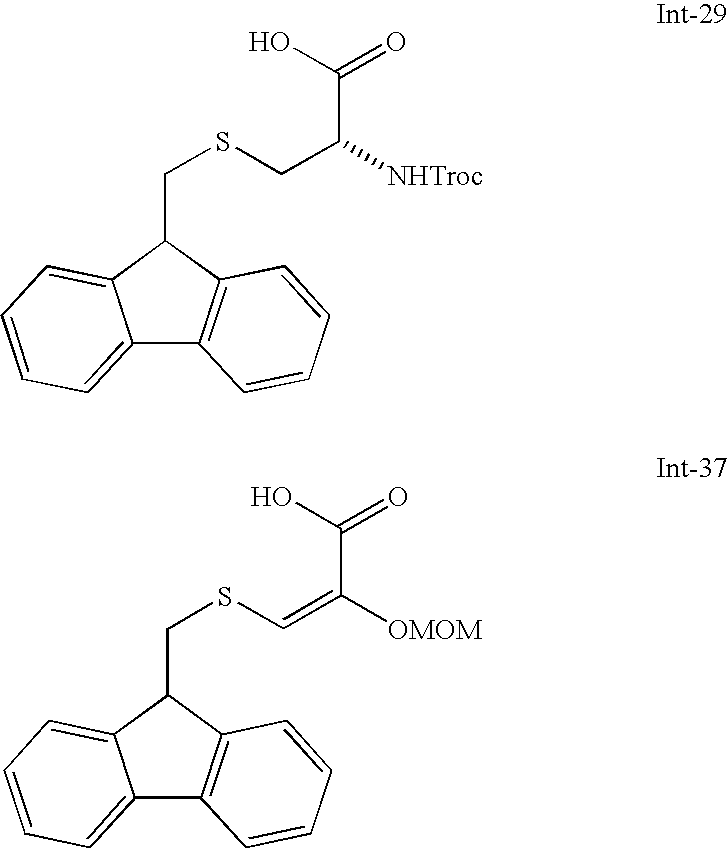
C12=CC=CC=C1C(CSCC([NHTroc])C(O)=O)C1=C2C=CC=C1.C12=CC=CC=C1C(CSC=C([OMOM])C(O)=O)C1=C2C=CC=C1
